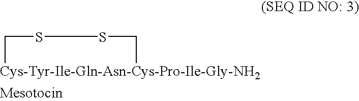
[Cys-Tyr-Ile-Gln-Asn-Cys-Pro-Ile-Gly-NH2]1CSSC1
